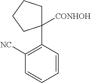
C1C(C2=C([NC])C=CC=C2)([CONHOH])CCC1
